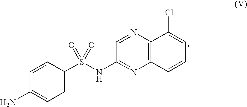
C12=C(N=CC(NS(C3=CC=C(N)C=C3)(=O)=O)=N1)C(Cl)=CC=C2
